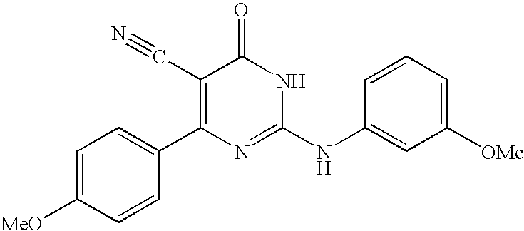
C1=CC(C2=C(C#N)C(=O)NC(NC3=CC([OMe])=CC=C3)=N2)=CC=C1[MeO]
